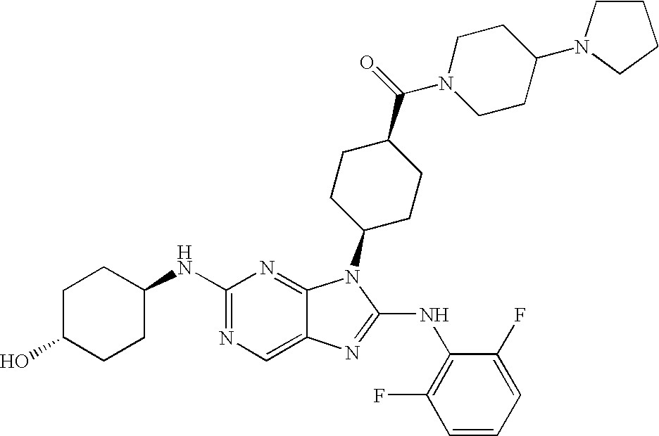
C1(NC2CCC(O)CC2)=NC=C2C(=N1)N(C1CCC(C(N3CCC(N4CCCC4)CC3)=O)CC1)C(NC1=C(F)C=CC=C1F)=N2
